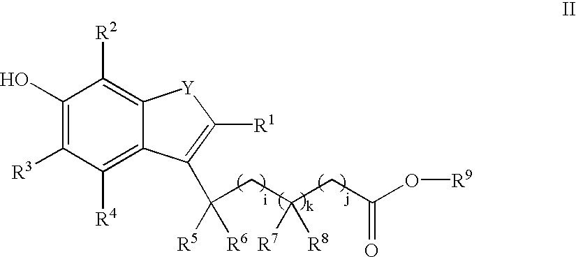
C1(O)=C([R3])C([R4])=C2C(=C1[R2])[Y]C([R1])=C2C(CC(CC(O[R9])=O)([R7])[R8])([R5])[R6]
